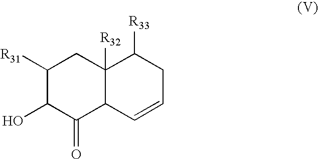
C1([R31])C(O)C(=O)C2C([R32])(C1)C([R33])CC=C2
